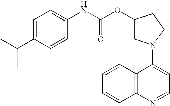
C1(N2CC(OC(NC3=CC=C(C(C)C)C=C3)=O)CC2)=CC=NC2=C1C=CC=C2
